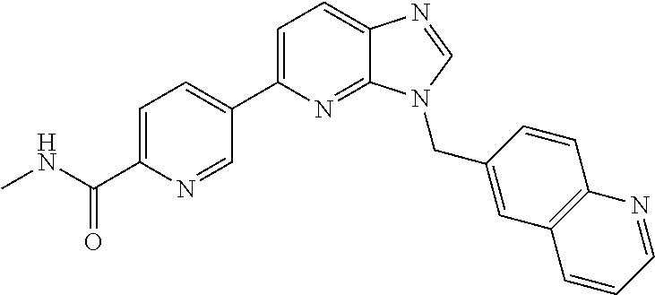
C1(C2=CC=C3C(=N2)N(CC2=CC4=C(C=C2)N=CC=C4)C=N3)=CC=C(C(NC)=O)N=C1
